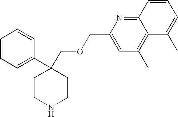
C1=CC=C(C2(COCC3=CC(C)=C4C(=N3)C=CC=C4C)CCNCC2)C=C1
